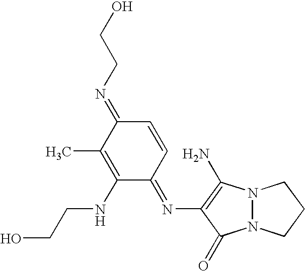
C1(N=C2C=CC(=NCCO)C(C)=C2NCCO)=C(N)N2N(C1=O)CCC2
